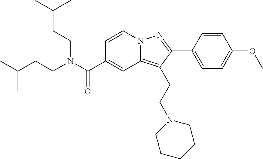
CC(CCN(C(C1=CC2=C(CCN3CCCCC3)C(C3=CC=C(OC)C=C3)=NN2C=C1)=O)CCC(C)C)C
